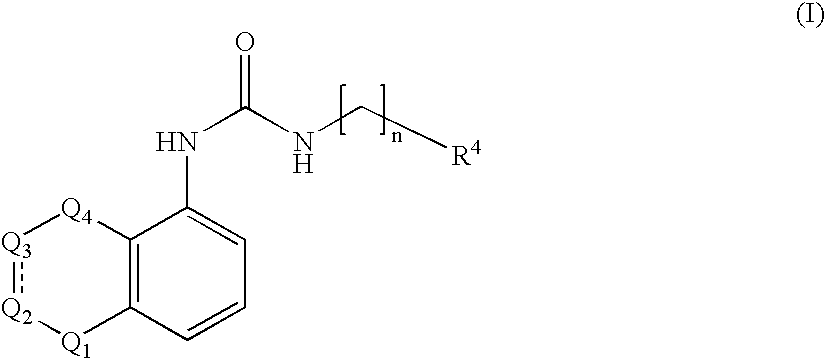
C12=C(C=CC=C1NC(=O)NC[R4])[Q1][Q2]:[Q3][Q4]2
